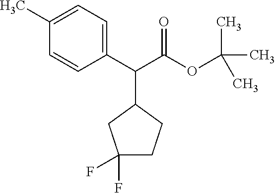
C1(C(C(OC(C)(C)C)=O)C2CC(F)(F)CC2)=CC=C(C)C=C1
